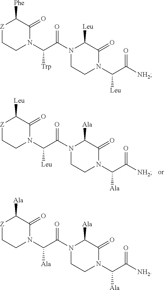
[Z]1CCN(C(C(N2C([Ala])C(=O)N(C(C([NH2])=O)[Ala])CC2)=O)[Leu])C(=O)C1[Leu].[Z]1CCN(C(C(N2C([Leu])C(=O)N(C(C([NH2])=O)[Leu])CC2)=O)[Trp])C(=O)C1[Phe].[Z]1CCN(C(C(N2C([Ala])C(=O)N(C(C([NH2])=O)[Ala])CC2)=O)[Ala])C(=O)C1[Ala]
